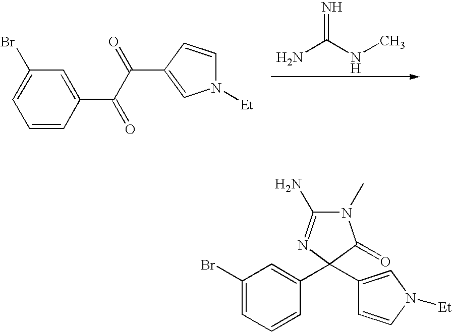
C1=CC(C(C(C2=CN([Et])C=C2)=O)=O)=CC(Br)=C1.NC(NC)=N.BrC1=CC=CC(C2(C3=CN([Et])C=C3)C(=O)N(C)C(N)=N2)=C1
